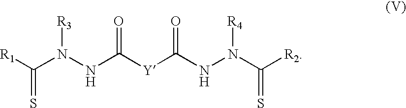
S=C([R1])N(NC([Y]C(NN(C(=S)[R2])[R4])=O)=O)[R3]
